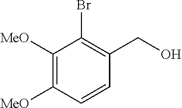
C1([MeO])=C([MeO])C=CC(CO)=C1Br
